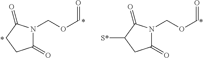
N1(COC=O)C(=O)CCC1=O.*.*.N1(COC=O)C(=O)CC([*S])C1=O.*
